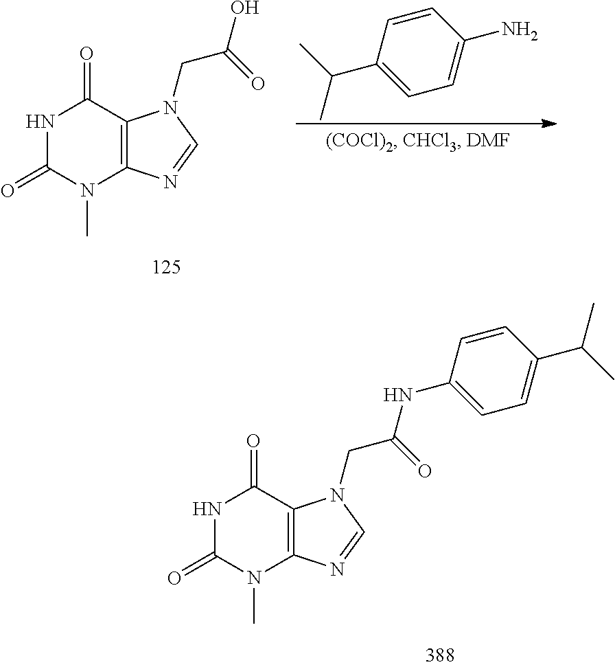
N1C(=O)N(C)C2=C(C1=O)N(CC(=O)O)C=N2.C1=C(N)C=CC(C(C)C)=C1.N1C(=O)N(C)C2=C(C1=O)N(CC(=O)NC1=CC=C(C(C)C)C=C1)C=N2
